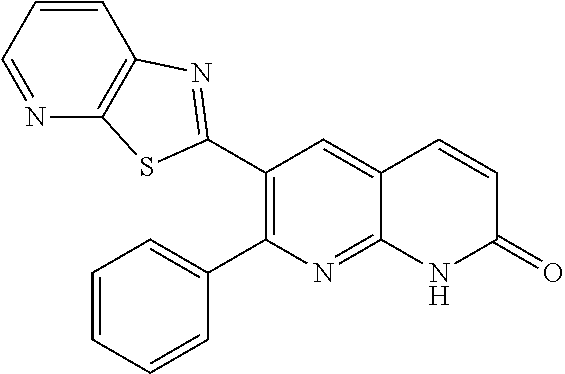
C1(C2=NC3=C(N=CC=C3)S2)=C(C2=CC=CC=C2)N=C2C(=C1)C=CC(=O)N2
